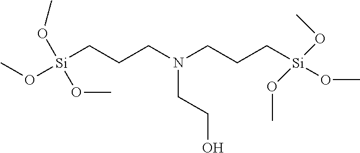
[Si](CCCN(CCC[Si](OC)(OC)OC)CCO)(OC)(OC)OC
